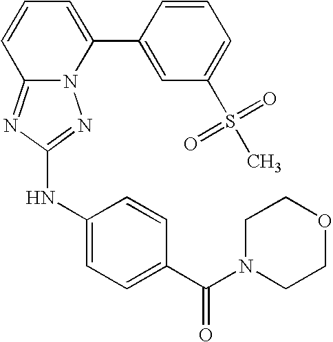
N12C(=NC(NC3=CC=C(C(N4CCOCC4)=O)C=C3)=N1)C=CC=C2C1=CC(S(C)(=O)=O)=CC=C1
